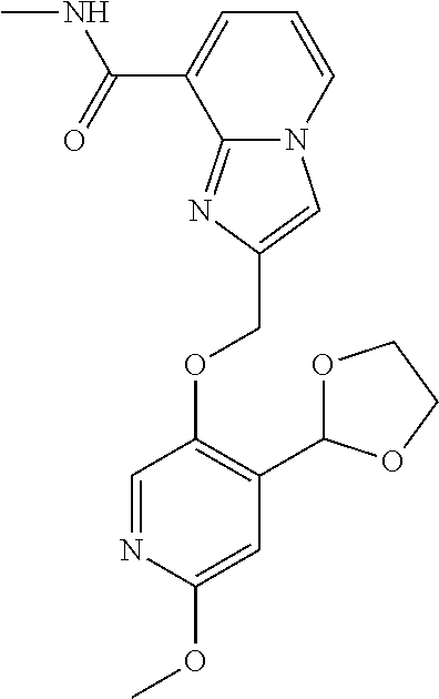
C(OC1=C(C2OCCO2)C=C(OC)N=C1)C1=CN2C(=N1)C(C(=O)NC)=CC=C2
